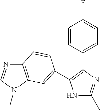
N1C(C)=NC(C2=CC=C(F)C=C2)=C1C1=CC2=C(N=CN2C)C=C1
